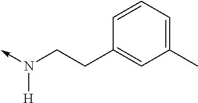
C(C1=CC(C)=CC=C1)CN(->C)[H]
